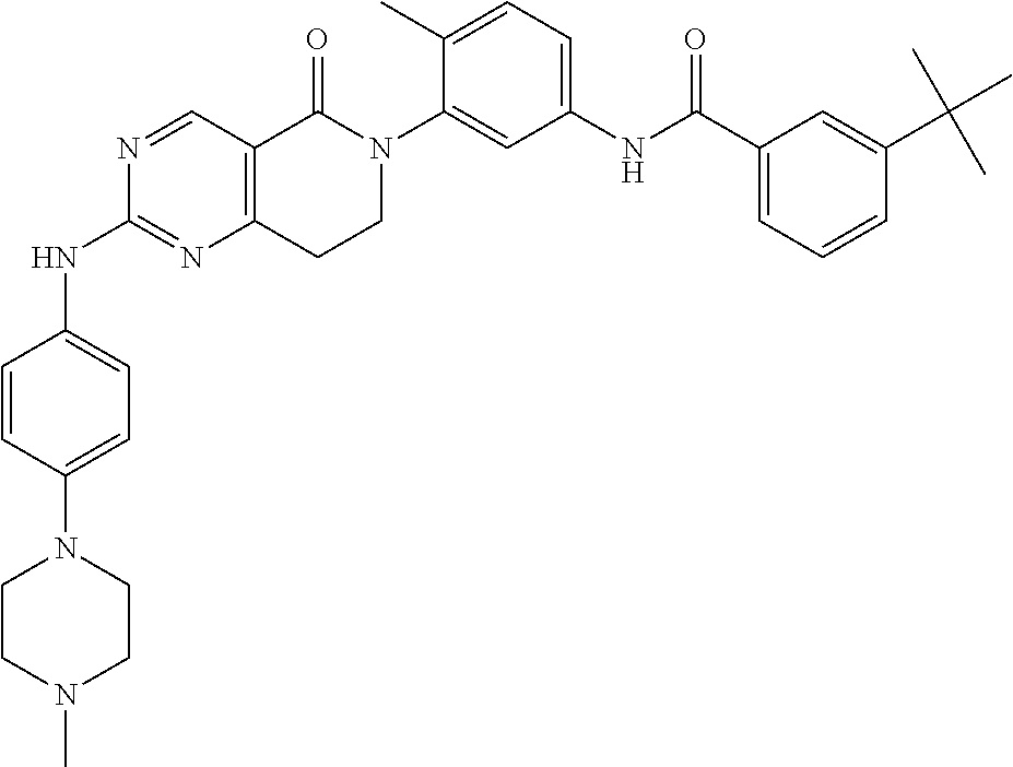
N1=CC2=C(N=C1NC1=CC=C(N3CCN(C)CC3)C=C1)CCN(C1=CC(NC(C3=CC=CC(C(C)(C)C)=C3)=O)=CC=C1C)C2=O
